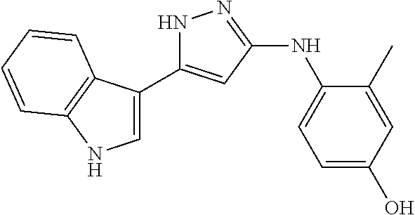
N1C(C2=CNC3=C2C=CC=C3)=CC(NC2=CC=C(O)C=C2C)=N1
